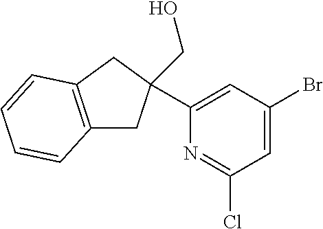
C1=C(Br)C=C(C2(CO)CC3=C(C2)C=CC=C3)N=C1Cl
